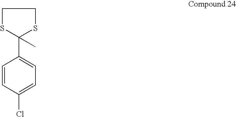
C1SC(C2=CC=C(Cl)C=C2)(C)SC1
